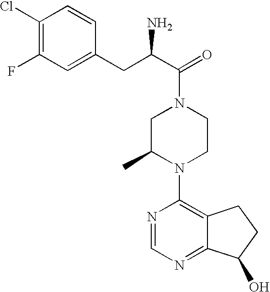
N1=CN=C2C(=C1N1CCN(C(=O)C(CC3=CC(F)=C(Cl)C=C3)N)CC1C)CCC2O
